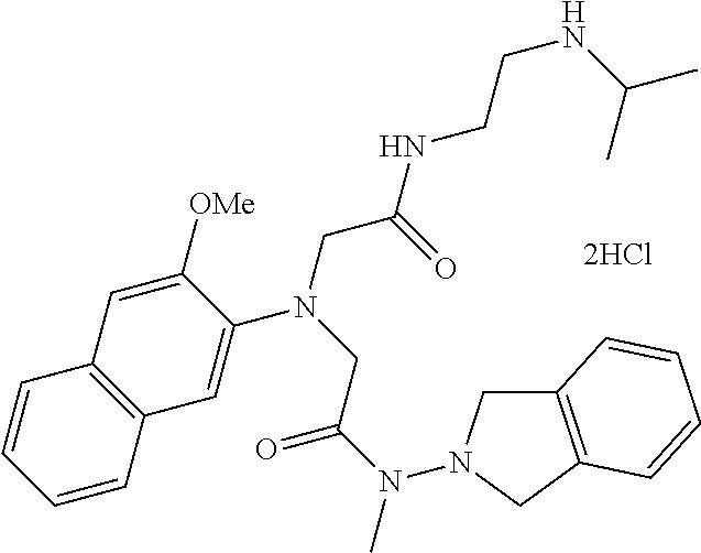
N(C(CN(CC(=O)NCCNC(C)C)C1=CC2=C(C=C1[OMe])C=CC=C2)=O)(C)N1CC2=C(C1)C=CC=C2
